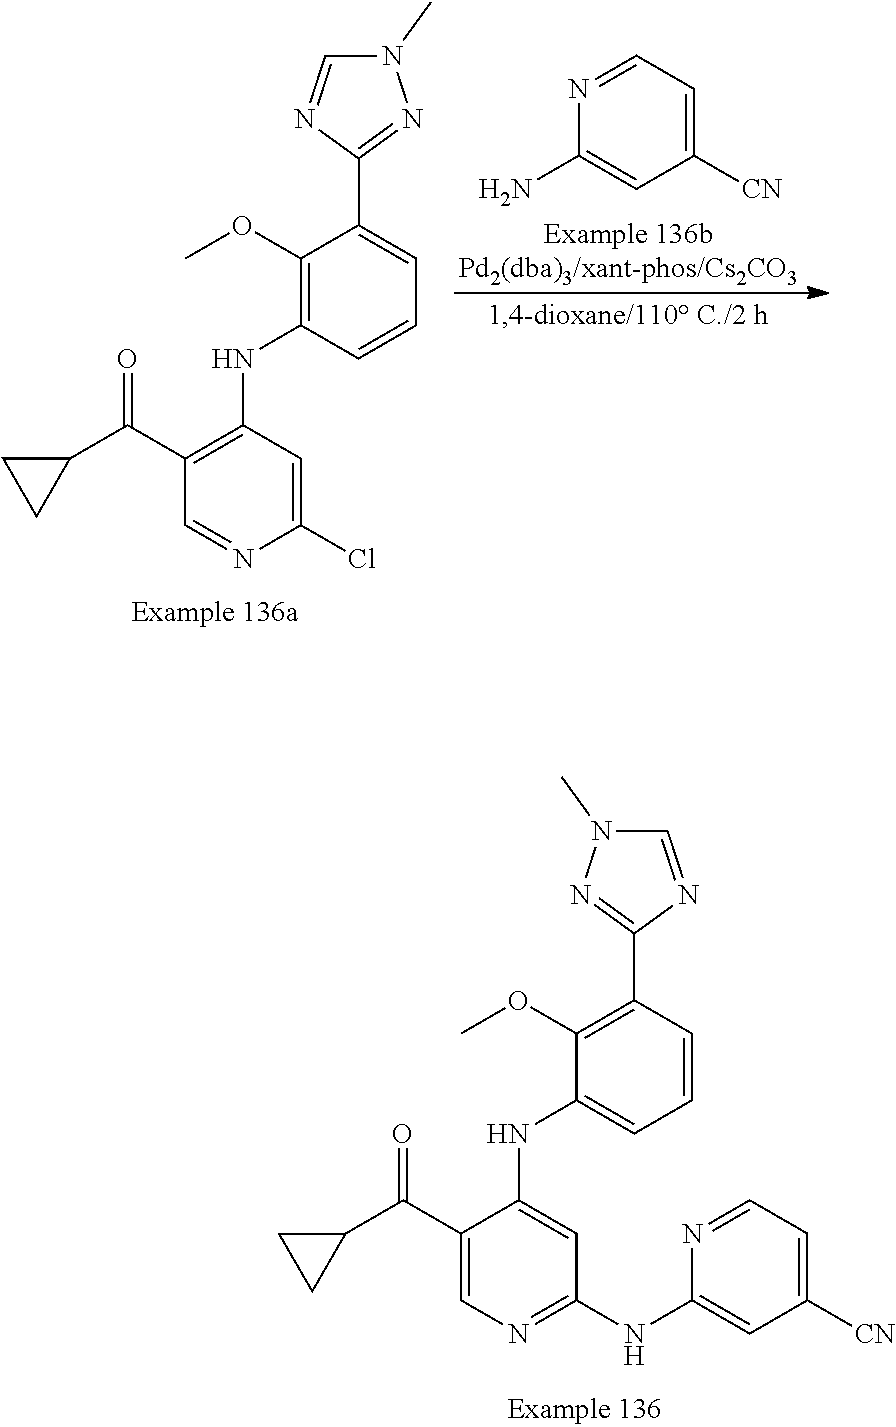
CN1C=NC(C2=CC=CC(NC3=C(C(C4CC4)=O)C=NC(Cl)=C3)=C2OC)=N1.C1=NC(N)=CC([CN])=C1.CN1C=NC(C2=C(OC)C(NC3=CC(NC4=CC([CN])=CC=N4)=NC=C3C(C3CC3)=O)=CC=C2)=N1
